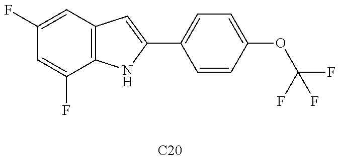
C1(F)=CC2=C(C(F)=C1)NC(C1=CC=C(OC(F)(F)F)C=C1)=C2.[C20]
